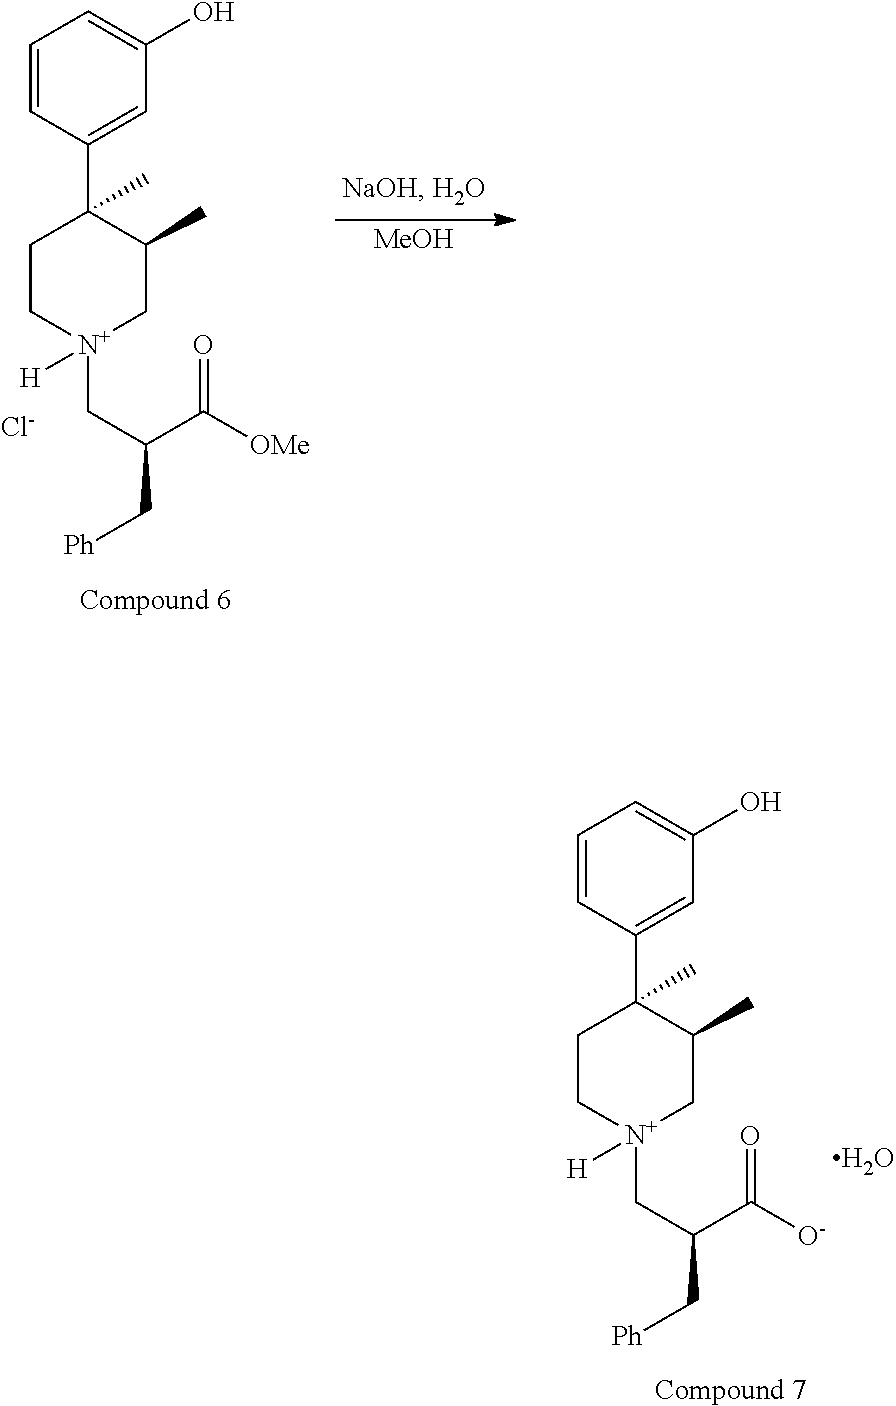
C1=CC(C2(C)CC[N+](CC(C(=O)[OMe])C[Ph])([H])CC2C)=CC(O)=C1.[Cl-].[MeOH].C1=CC(C2(C)CC[N+](CC(C(=O)[O-])C[Ph])([H])CC2C)=CC(O)=C1.O
